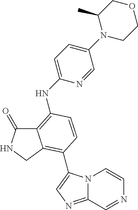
C12=C(NC3=CC=C(N4CCOCC4C)C=N3)C=CC(C3=CN=C4N3C=CN=C4)=C1CNC2=O
